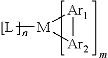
[Ar2]1[Ar1][M]1[[L]
